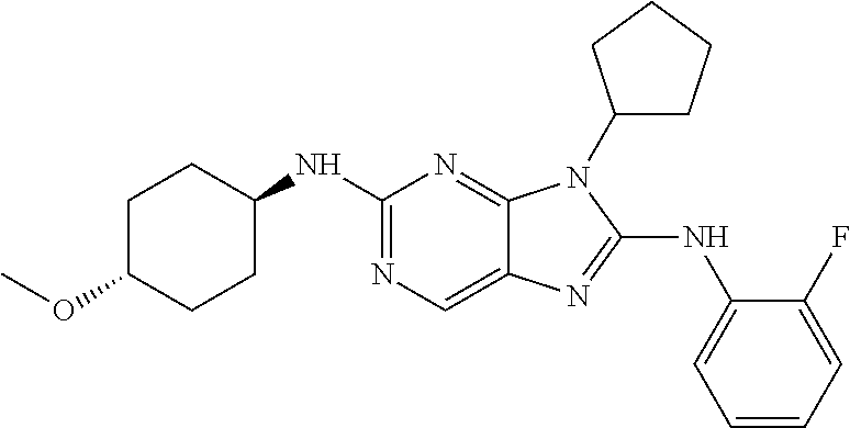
N1=C(NC2CCC(OC)CC2)N=C2C(=C1)N=C(NC1=CC=CC=C1F)N2C1CCCC1
